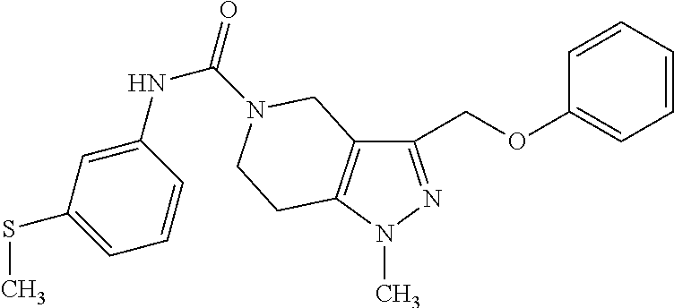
C1(COC2=CC=CC=C2)=NN(C)C2=C1CN(C(=O)NC1=CC(SC)=CC=C1)CC2
